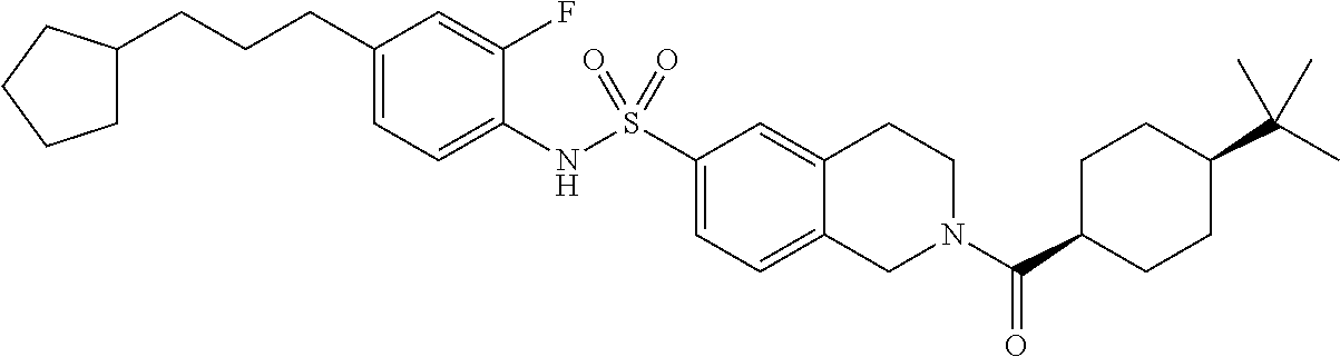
C12=CC=C(S(NC3=CC=C(CCCC4CCCC4)C=C3F)(=O)=O)C=C1CCN(C(C1CCC(C(C)(C)C)CC1)=O)C2
